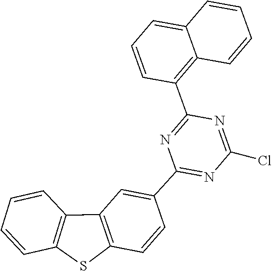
C1=CC=CC2=C(C3=NC(C4=CC5=C(C=C4)SC4=C5C=CC=C4)=NC(Cl)=N3)C=CC=C12
